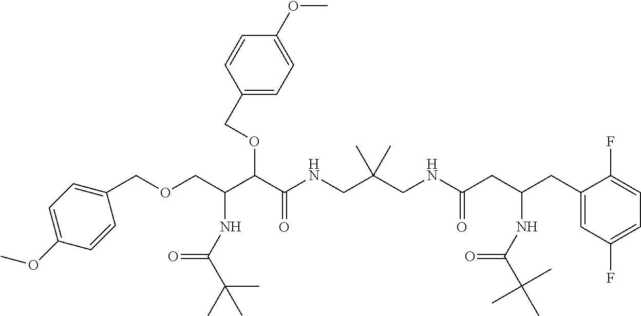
C(C(C(C(NCC(CNC(CC(CC1=CC(F)=CC=C1F)NC(C(C)(C)C)=O)=O)(C)C)=O)OCC1=CC=C(OC)C=C1)NC(C(C)(C)C)=O)OCC1=CC=C(OC)C=C1
